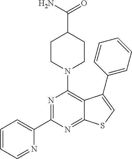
C1(C2=NC(N3CCC(C(N)=O)CC3)=C3C(=N2)SC=C3C2=CC=CC=C2)=CC=CC=N1
